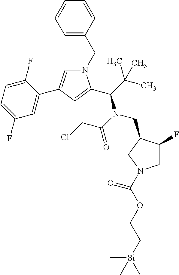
N1(CC2=CC=CC=C2)C=C(C2=CC(F)=CC=C2F)C=C1C(C(C)(C)C)N(CC1C(F)CN(C(=O)OCC[Si](C)(C)C)C1)C(=O)CCl
